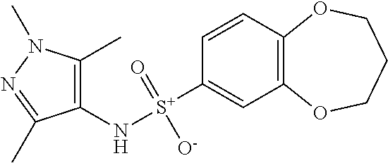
C1(N[S+](C2=CC3=C(C=C2)OCCCO3)(=O)[O-])=C(C)N(C)N=C1C
